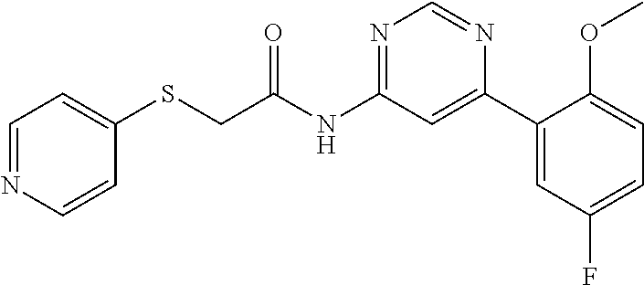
S(C1=CC=NC=C1)CC(NC1=NC=NC(C2=CC(F)=CC=C2OC)=C1)=O
